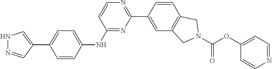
N1N=CC(C2=CC=C(NC3=NC(C4=CC5=C(C=C4)CN(C(OC4=CC=NC=C4)=O)C5)=NC=C3)C=C2)=C1
